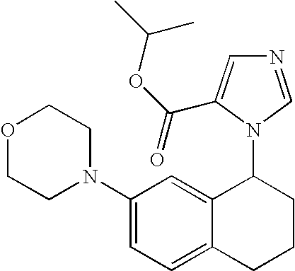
C12=CC=C(N3CCOCC3)C=C1C(N1C=NC=C1C(OC(C)C)=O)CCC2
